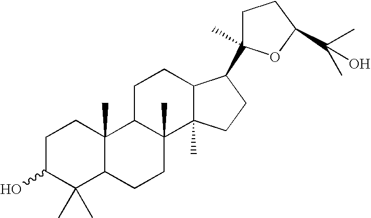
C1C(O)C(C)(C)C2C(C)(C1)C1C(C)(CC2)C2(C)C(CC1)C(C1(C)CCC(C(O)(C)C)O1)CC2
